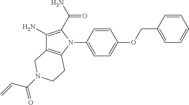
C1=C(COC2=CC=C(N3C(C(=O)N)=C(N)C4=C3CCN(C(C=C)=O)C4)C=C2)C=CC=C1
